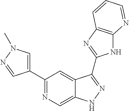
C1(C2=NC=C3C(=C2)C(C2=NC4=C(N2)N=CC=C4)=NN3)=CN(C)N=C1
